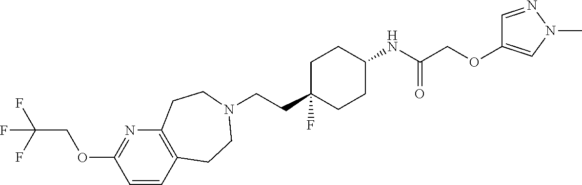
C(CC1(F)CCC(NC(COC2=CN(C)N=C2)=O)CC1)N1CCC2=C(N=C(OCC(F)(F)F)C=C2)CC1
